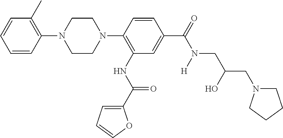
C1=CC(N2CCN(C3=C(NC(C4=CC=CO4)=O)C=C(C(=O)N(CC(CN4CCCC4)O)[H])C=C3)CC2)=C(C)C=C1
